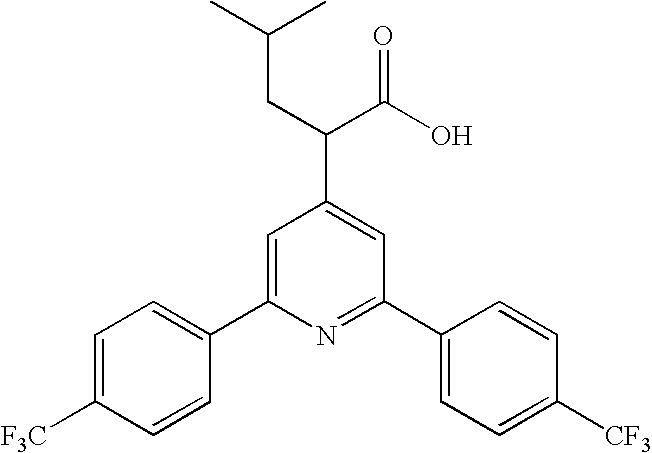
C1=C([F3C])C=CC(C2=CC(C(CC(C)C)C(=O)O)=CC(C3=CC=C([CF3])C=C3)=N2)=C1
